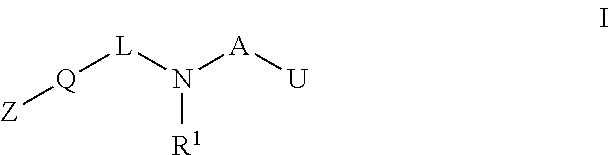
[Q]([L]N([A][U])[R1])[Z]
